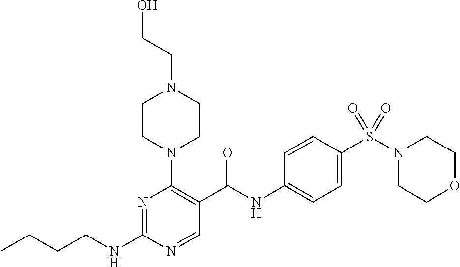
C(NC1=NC(N2CCN(CCO)CC2)=C(C(NC2=CC=C(S(N3CCOCC3)(=O)=O)C=C2)=O)C=N1)CCC
